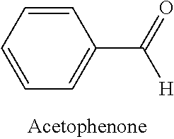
C1=CC=CC=C1C([H])=O
